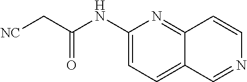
C1(NC(C[NC])=O)=CC=C2C(=N1)C=CN=C2
